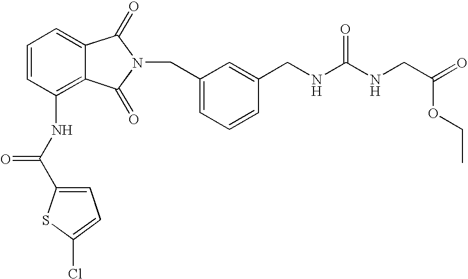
C1=C2C(=C(NC(C3=CC=C(Cl)S3)=O)C=C1)C(=O)N(CC1=CC=CC(CNC(NCC(=O)OCC)=O)=C1)C2=O
